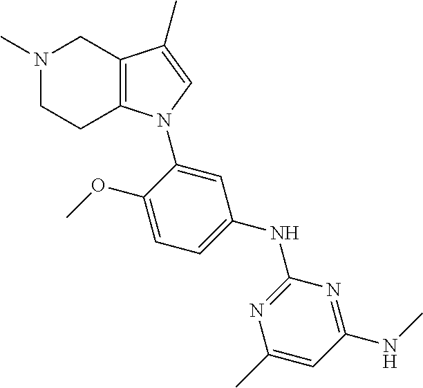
C1=C(NC2=NC(C)=CC(NC)=N2)C=C(N2C3=C(CN(C)CC3)C(C)=C2)C(OC)=C1
